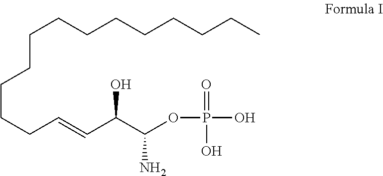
C(CCCCCCCC)CCCCC=CC(C(OP(=O)(O)O)N)O
